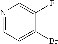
N1=CC=C(Br)C(F)=C1
